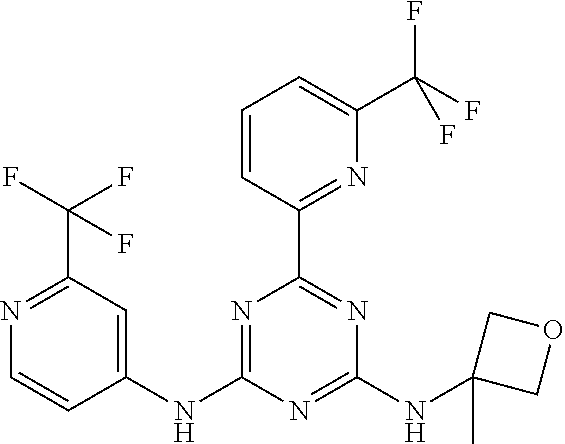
C1=CC(C2=NC(NC3(C)COC3)=NC(NC3=CC(C(F)(F)F)=NC=C3)=N2)=NC(C(F)(F)F)=C1
